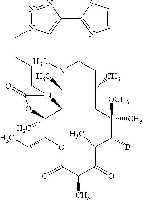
O1C(=O)C(C)C(=O)C(C)C(B)C([OCH3])(C)CC(C)CCN(C)C(C)C2C(C)(C1CC)OC(=O)N2CCCCN1N=NC(C2=NC=CS2)=C1
